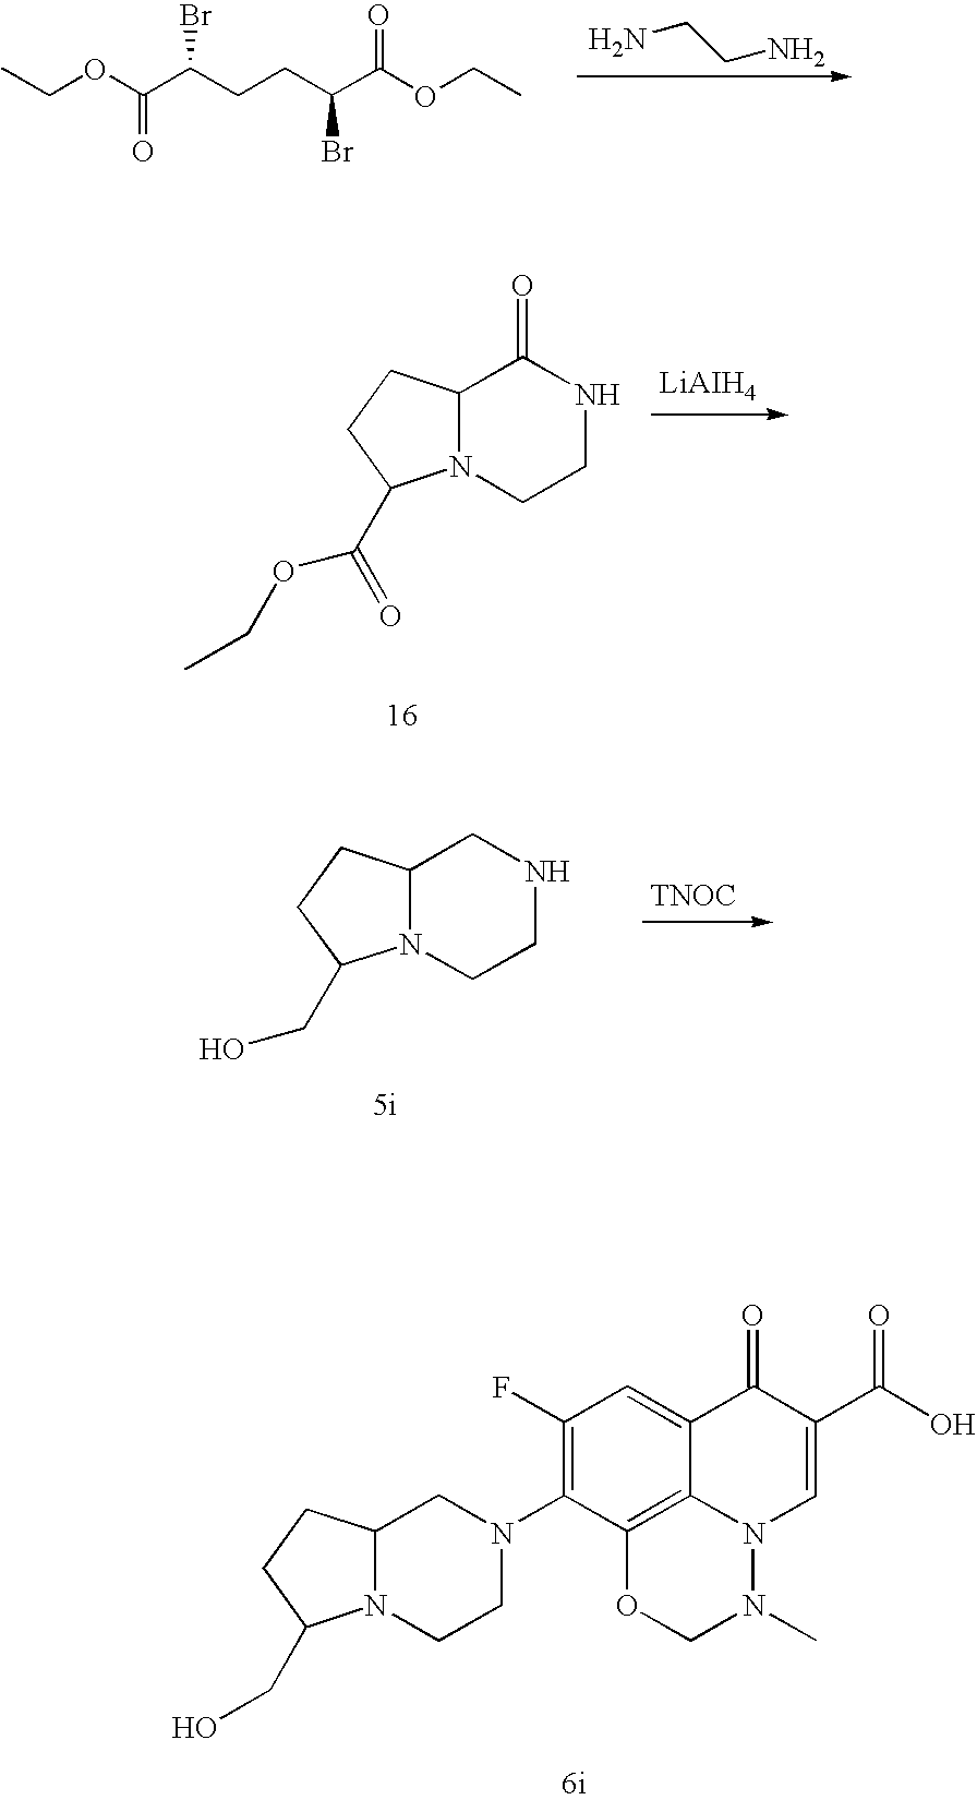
C1(F)=C(N2CC3N(CC2)C(CO)CC3)C2=C3C(=C1)C(=O)C(C(O)=O)=CN3N(C)CO2.CCOC(C(CCC(C(OCC)=O)Br)Br)=O.NCCN.C12N(CCNC1=O)C(C(OCC)=O)CC2.C12N(CCNC1)C(CO)CC2.[TNOC]
